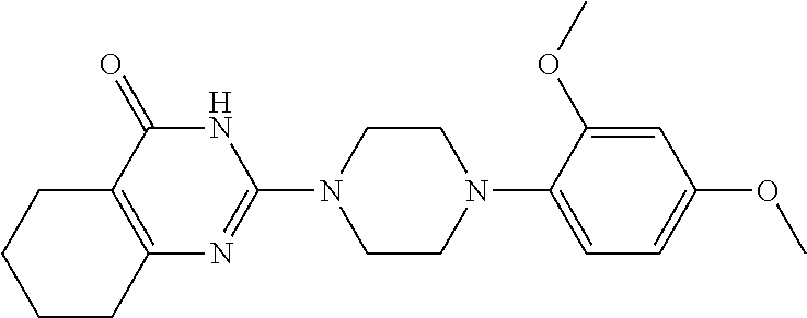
C12=C(C(=O)NC(N3CCN(C4=CC=C(OC)C=C4OC)CC3)=N1)CCCC2
